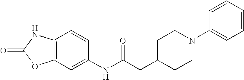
C1(NC(CC2CCN(C3=CC=CC=C3)CC2)=O)=CC2=C(C=C1)NC(=O)O2
